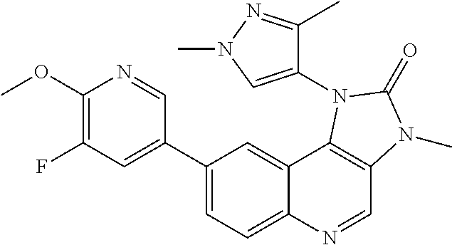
C1(F)=C(OC)N=CC(C2=CC=C3C(=C2)C2=C(C=N3)N(C)C(=O)N2C2=CN(C)N=C2C)=C1
